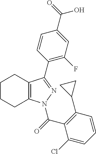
C12=C(N(C(C3=C(C4CC4)C=CC=C3Cl)=O)N=C1C1=C(F)C=C(C(O)=O)C=C1)CCCC2
